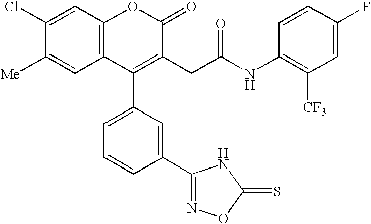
C12=C(C=C(Cl)C([Me])=C1)OC(=O)C(CC(NC1=C([CF3])C=C(F)C=C1)=O)=C2C1=CC=CC(C2=NOC(=S)N2)=C1
